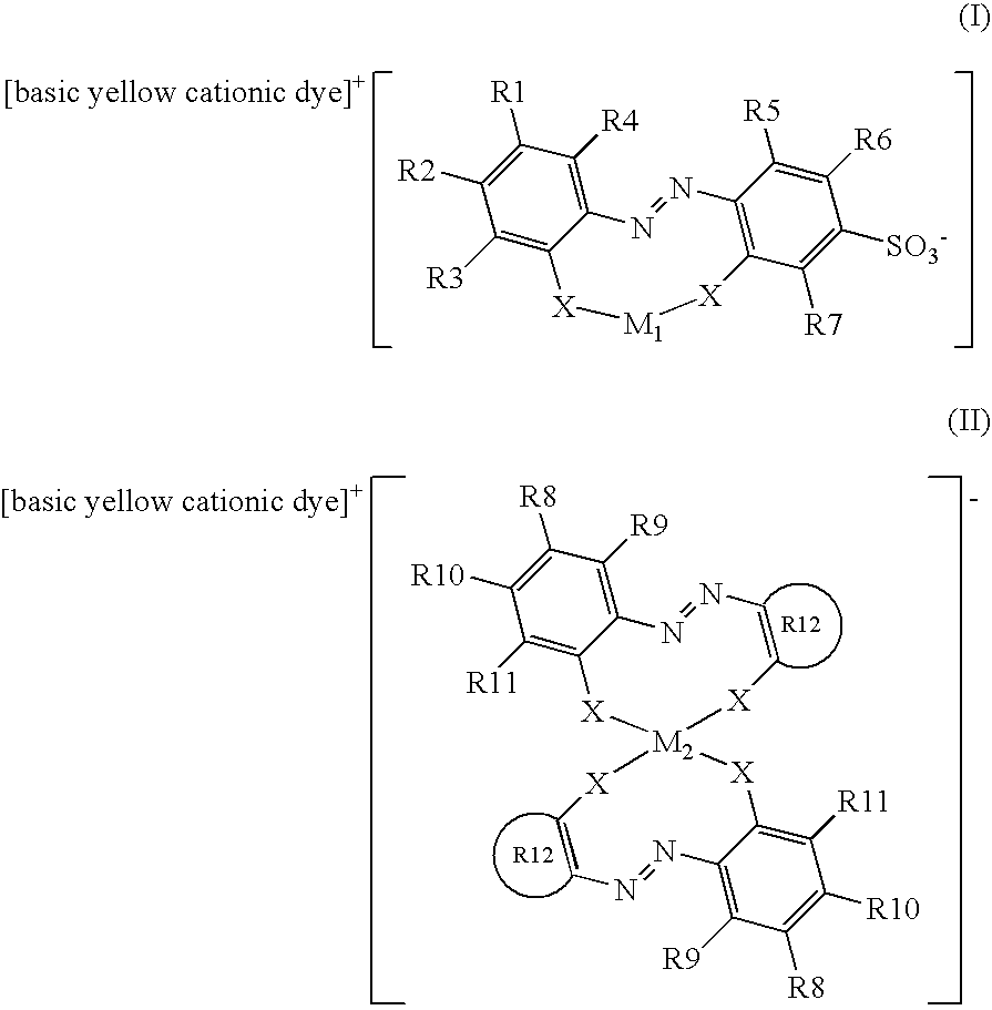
C1([R1])=C([R2])C([R3])=C2C(=C1[R4])N=NC1=C(C([R7])=C([SO3-])C([R6])=C1[R5])[X][M1][X]2.C1([R8])=C([R10])C([R11])=C2C(=C1[R9])N=NC=C[X][M2]1([X]2)[X]C2=C([R11])C([R10])=C([R8])C([R9])=C2N=NC=C[X]1
